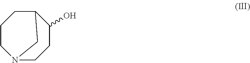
C1CN2CCC(O)C(C1)C2
